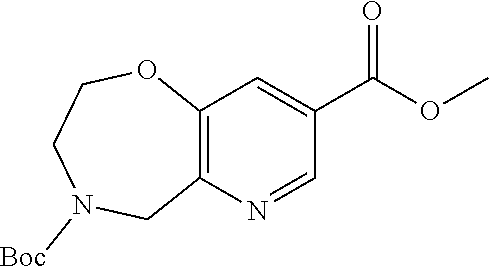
N1([Boc])CC2=C(OCC1)C=C(C(=O)OC)C=N2
